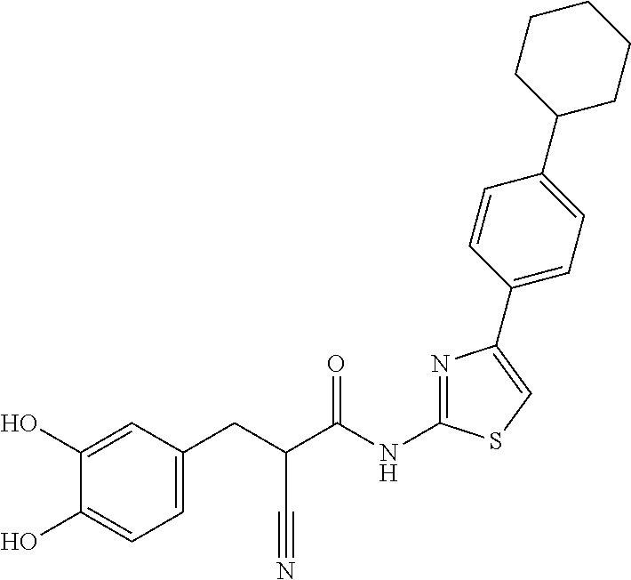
C1(O)=CC(CC(C(NC2=NC(C3=CC=C(C4CCCCC4)C=C3)=CS2)=O)C#N)=CC=C1O
